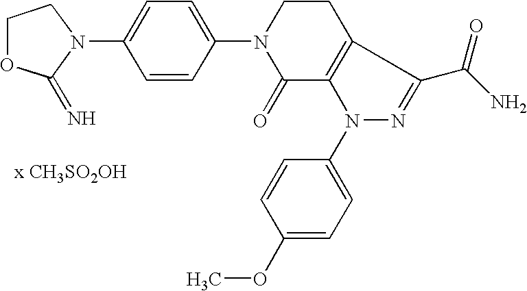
C1(OC)=CC=C(N2C3=C(CCN(C4=CC=C(N5CCOC5=N)C=C4)C3=O)C(C(N)=O)=N2)C=C1
